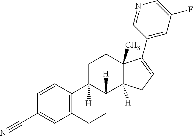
C12=C(C=CC(C#N)=C1)C1([H])C([H])(CC2)C2([H])C(C)(CC1)C(C1=CC(F)=CN=C1)=CC2
